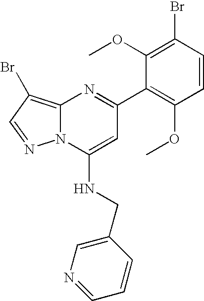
C1(C2=C(OC)C=CC(Br)=C2OC)=NC2=C(Br)C=NN2C(NCC2=CN=CC=C2)=C1
